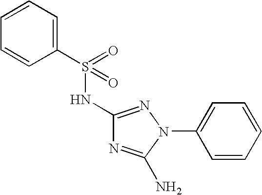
C1(NS(C2=CC=CC=C2)(=O)=O)=NN(C2=CC=CC=C2)C(N)=N1
